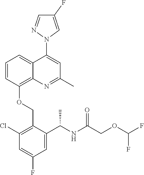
C1=CC(OCC2=C(Cl)C=C(F)C=C2C(NC(COC(F)F)=O)C)=C2C(=C1)C(N1C=C(F)C=N1)=CC(C)=N2
